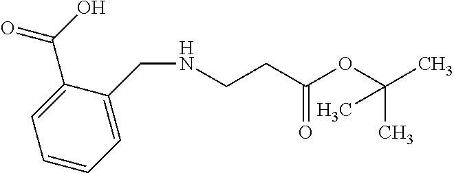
C1=C(CNCCC(OC(C)(C)C)=O)C(C(O)=O)=CC=C1
